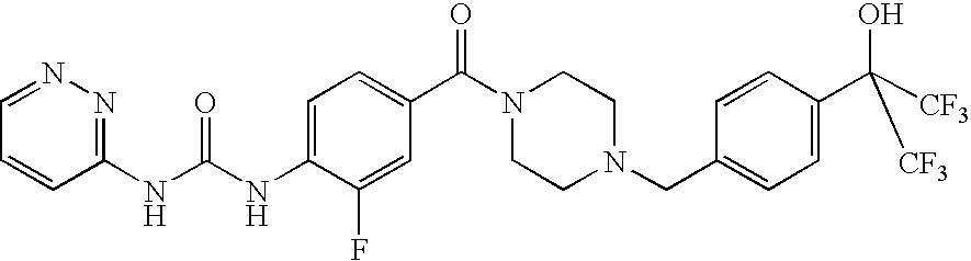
C1(NC(=O)NC2=CC=C(C(=O)N3CCN(CC4=CC=C(C(O)([CF3])[CF3])C=C4)CC3)C=C2F)=NN=CC=C1
